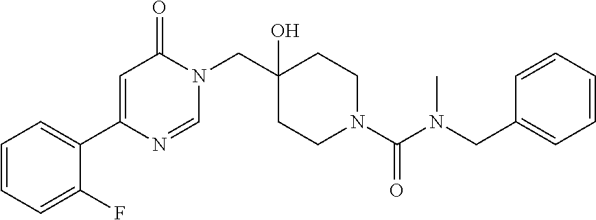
C1=CC=C(F)C(C2=CC(=O)N(CC3(O)CCN(C(N(CC4=CC=CC=C4)C)=O)CC3)C=N2)=C1
